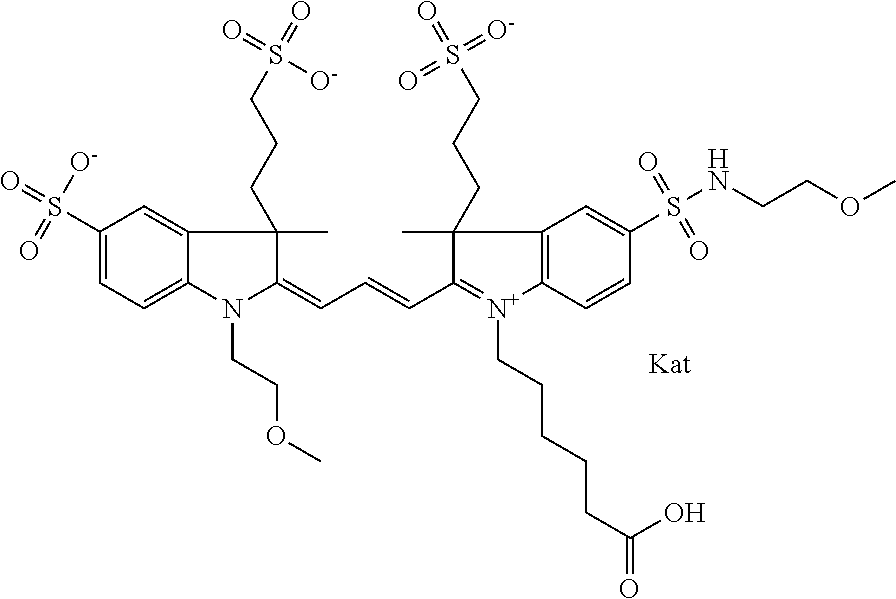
C1(S(=O)([O-])=O)=CC=C2C(=C1)C(C)(CCCS(=O)([O-])=O)C(=CC=CC1=[N+](CCCCCC(=O)O)C3=C(C=C(S(NCCOC)(=O)=O)C=C3)C1(C)CCCS(=O)(=O)=[O-])N2CCOC
